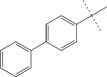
C1(C(C)(C)C)=CC=C(C2=CC=CC=C2)C=C1
